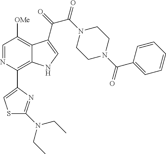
C1=NC(C2=CSC(N(CC)CC)=N2)=C2C(=C1[OMe])C(C(C(=O)N1CCN(C(C3=CC=CC=C3)=O)CC1)=O)=CN2
